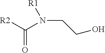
N(CCO)([R1])C([R2])=O
